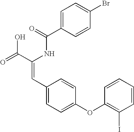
C(=O)(NC(C(=O)O)=CC1=CC=C(OC2=C(I)C=CC=C2)C=C1)C1=CC=C(Br)C=C1
